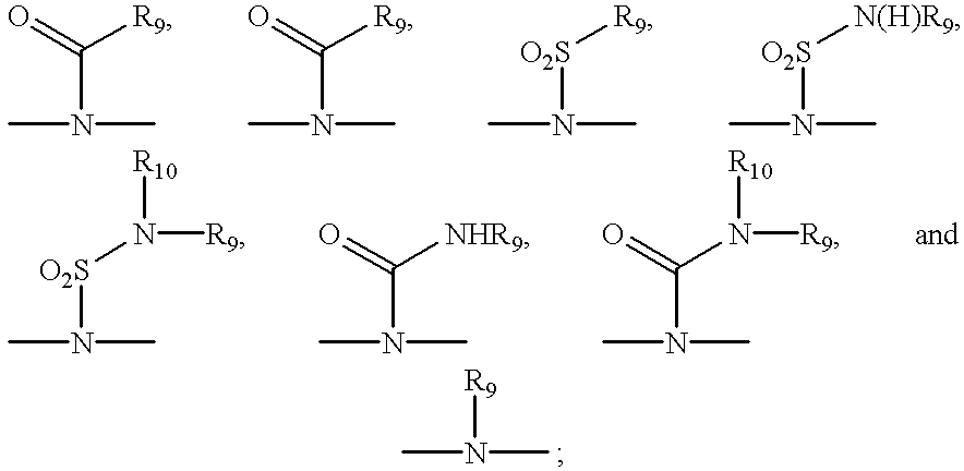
CN(C)C(=O)[R9].CN(C)C(=O)[R9].CN(C)[O2S][R9].CN(C)[O2S][N(H)R9].CN(C)[O2S]N([R9])[R10].CN(C)C([NHR9])=O.CN(C)C(N([R9])[R10])=O.CN(C)[R9]
